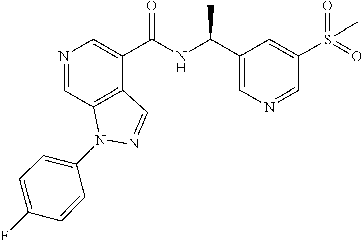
N1=CC2=C(C(C(NC(C3=CN=CC(S(=O)(=O)C)=C3)C)=O)=C1)C=NN2C1=CC=C(F)C=C1
